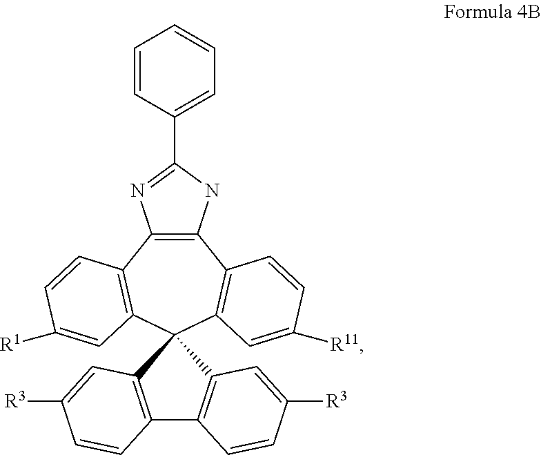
C12=C(NC(C3=CC=CC=C3)=N1)C1=C(C=C([R11])C=C1)C1(C3=C2C=CC([R1])=C3)C2=C(C3=C1C=C([R3])C=C3)C=CC([R3])=C2
